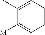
C1(C)=CC=CC=C1[M]
